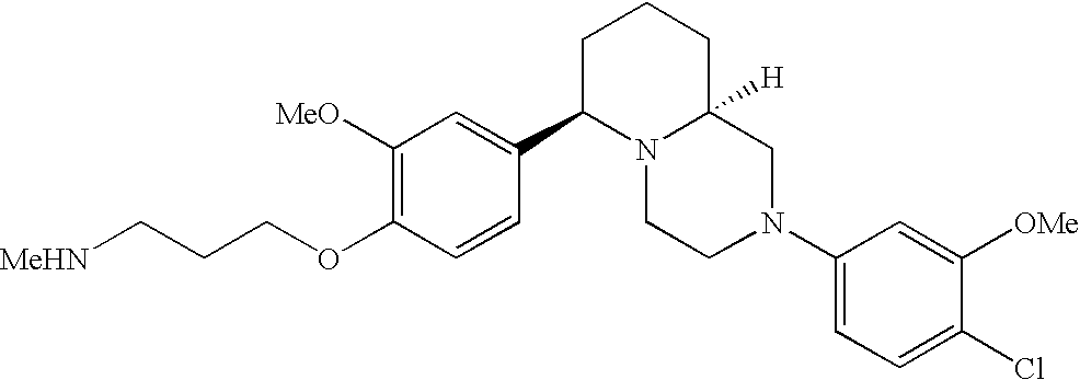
C1([MeO])=C(OCCC[MeHN])C=CC(C2N3C([H])(CCC2)CN(C2=CC=C(Cl)C([OMe])=C2)CC3)=C1
